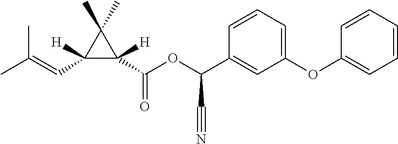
CC(=CC1([H])C(C(OC(C2=CC(OC3=CC=CC=C3)=CC=C2)C#N)=O)([H])C1(C)C)C
